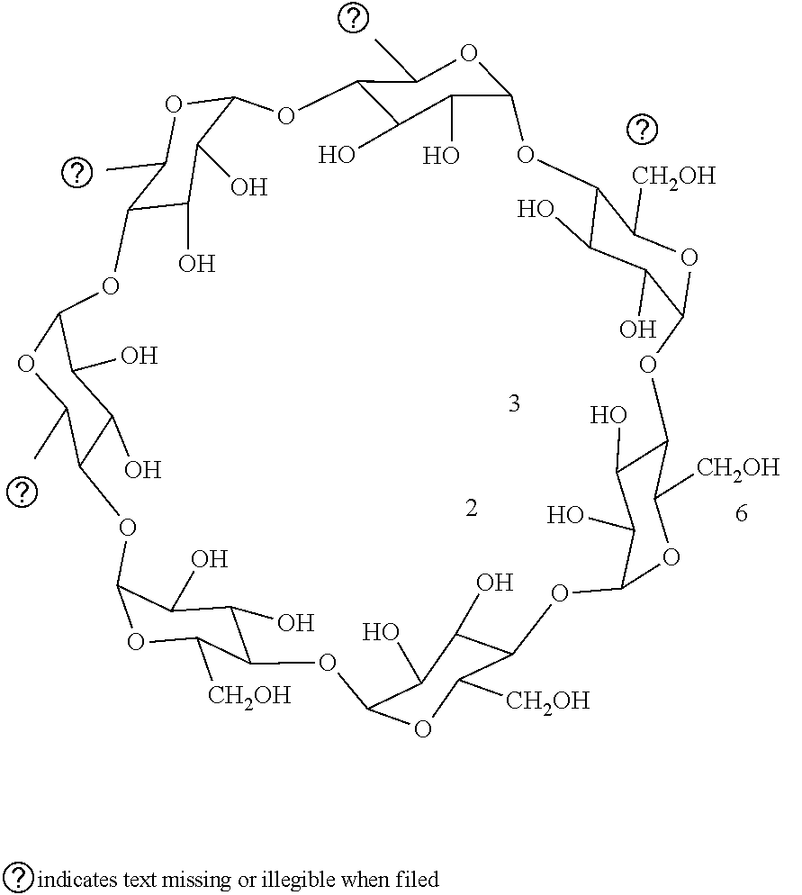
C12C(O)C(O)C(OC1C)OC1C(O)C(O)C(OC1[CH2OH])OC1C(O)C(O)C(OC1[CH2OH])OC1C(O)C(O)C(OC1[CH2OH])OC1C(O)C(O)C(OC1[CH2OH])OC1C(O)C(O)C(OC1C)OC1C(O)C(O)C(O2)OC1C
